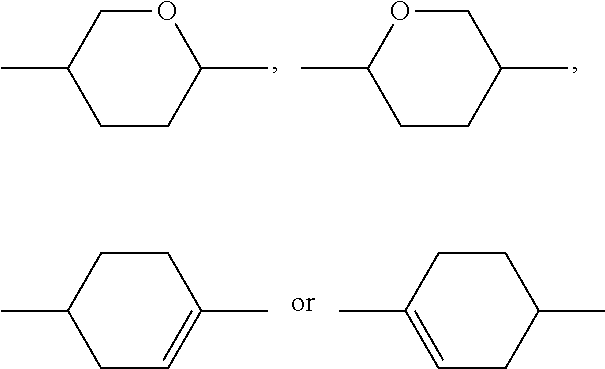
C1CC(C)OCC1C.C1CC(C)COC1C.C1=C(C)CCC(C)C1.C1C=C(C)CCC1C
